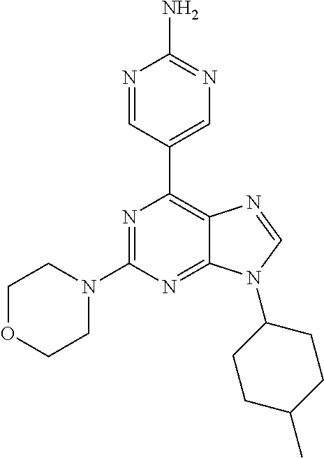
N1=CC(C2=C3C(=NC(N4CCOCC4)=N2)N(C2CCC(C)CC2)C=N3)=CN=C1N
